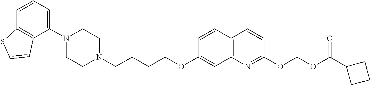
C1(N2CCN(CCCCOC3=CC4=C(C=C3)C=CC(OCOC(C3CCC3)=O)=N4)CC2)=CC=CC2=C1C=CS2
